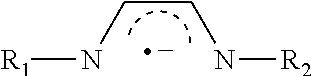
C(CN[R2])N[R1]
